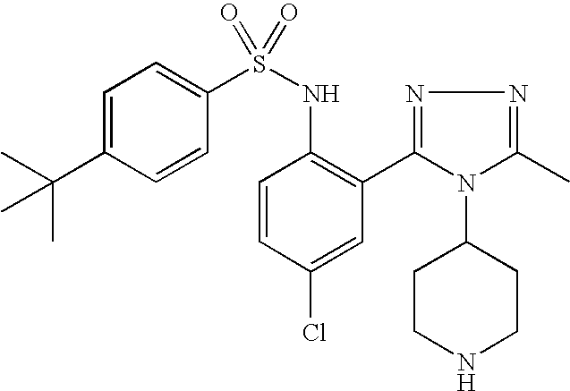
C1=C(C(C)(C)C)C=CC(S(NC2=C(C3=NN=C(C)N3C3CCNCC3)C=C(Cl)C=C2)(=O)=O)=C1
